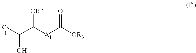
[R]C(C([A1]C([OR3])=O)[OR])O
